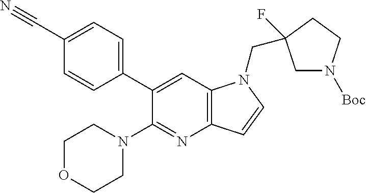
C1(C2=CC=C(C#N)C=C2)=CC2=C(N=C1N1CCOCC1)C=CN2CC1(F)CN([Boc])CC1
